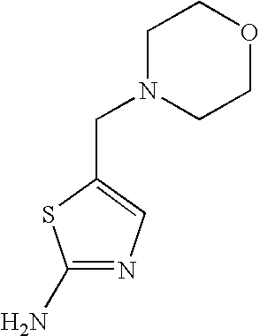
C(C1=CN=C(N)S1)N1CCOCC1
